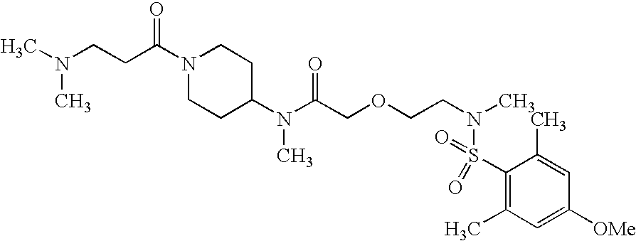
N(CCC(N1CCC(N(C(COCCN(S(C2=C(C)C=C([OMe])C=C2C)(=O)=O)C)=O)C)CC1)=O)(C)C
